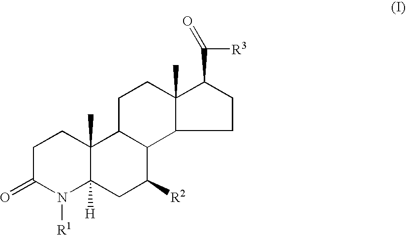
C1C(=O)N([R1])C2([H])C(C)(C1)C1C(C([R2])C2)C2C(C)(CC1)C(C([R3])=O)CC2
